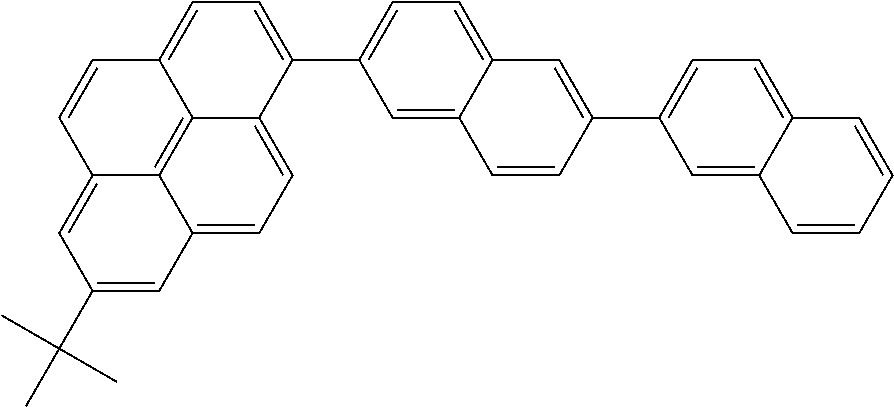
C1(C(C)(C)C)=CC2=CC=C3C4=C2C(=C1)C=CC4=CC=C3C1=CC=C2C(=C1)C=CC(C1=CC=C3C(=C1)C=CC=C3)=C2
